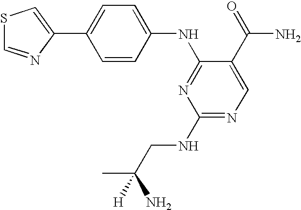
C1=CC(NC2=NC(NCC(C)(N)[H])=NC=C2C(=O)N)=CC=C1C1=CSC=N1
